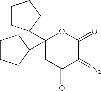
C1(C2CCCC2)(C2CCCC2)CC(=O)C(=[N2])C(=O)O1
